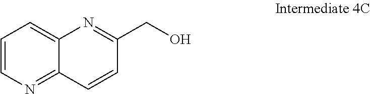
C1=CN=C2C(=C1)N=C(CO)C=C2
